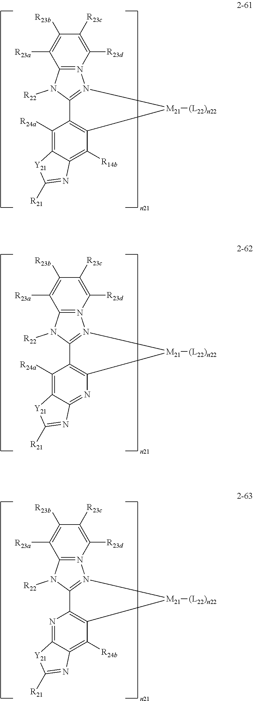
C12=N(C([R23d])=C([R23c])C([R23b])=C1[R23a])N1=C(N2[R22])C2=C(C([R14b])=C3C(=C2[R24a])[Y21]C([R21])=N3)[M21]1[(L22)n22].C12=N(C([R23d])=C([R23c])C([R23b])=C1[R23a])N1=C(N2[R22])C2=C(N=C3C(=C2[R24a])[Y21]C([R21])=N3)[M21]1[(L22)n22].C12=N(C([R23d])=C([R23c])C([R23b])=C1[R23a])N1=C(N2[R22])C2=C(C([R24b])=C3C(=N2)[Y21]C([R21])=N3)[M21]1[(L22)n22]
